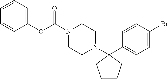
N1(C(=O)OC2=CC=CC=C2)CCN(C2(C3=CC=C(Br)C=C3)CCCC2)CC1
